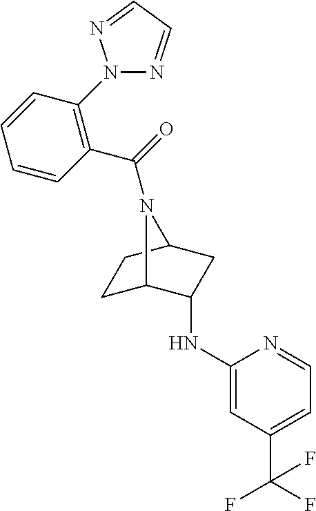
C1(NC2C3CCC(C2)N3C(=O)C2=C(N3N=CC=N3)C=CC=C2)=CC(C(F)(F)F)=CC=N1
